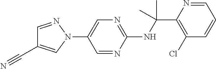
N(C(C1=C(Cl)C=CC=N1)(C)C)C1=NC=C(N2N=CC(C#N)=C2)C=N1
